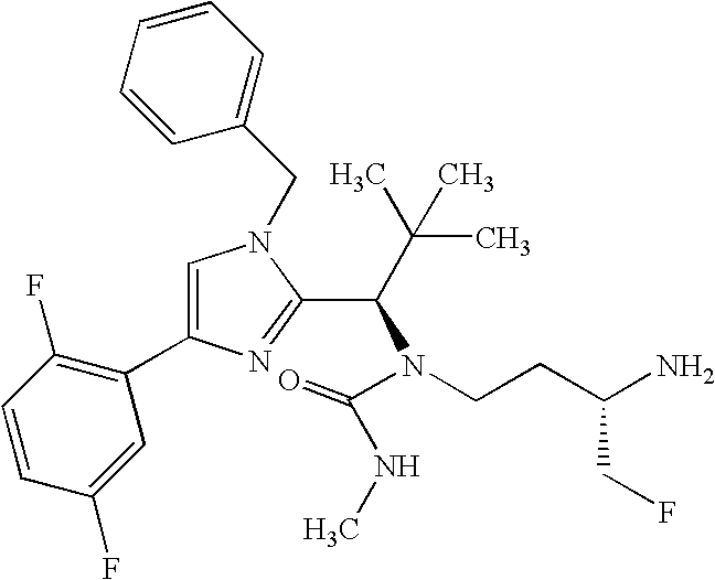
C1=C(C2=C(F)C=CC(F)=C2)N=C(C(C(C)(C)C)N(C(=O)NC)CCC(N)CF)N1CC1=CC=CC=C1
